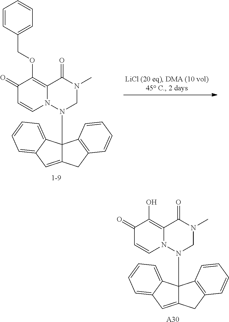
C1(=O)C=CN2C(=C1OCC1=CC=CC=C1)C(=O)N(C)CN2C12C(=CC3=CC=CC=C13)CC1=C2C=CC=C1.[A30].C1(=O)C=CN2C(=C1O)C(=O)N(C)CN2C12C(=CC3=CC=CC=C13)CC1=C2C=CC=C1
